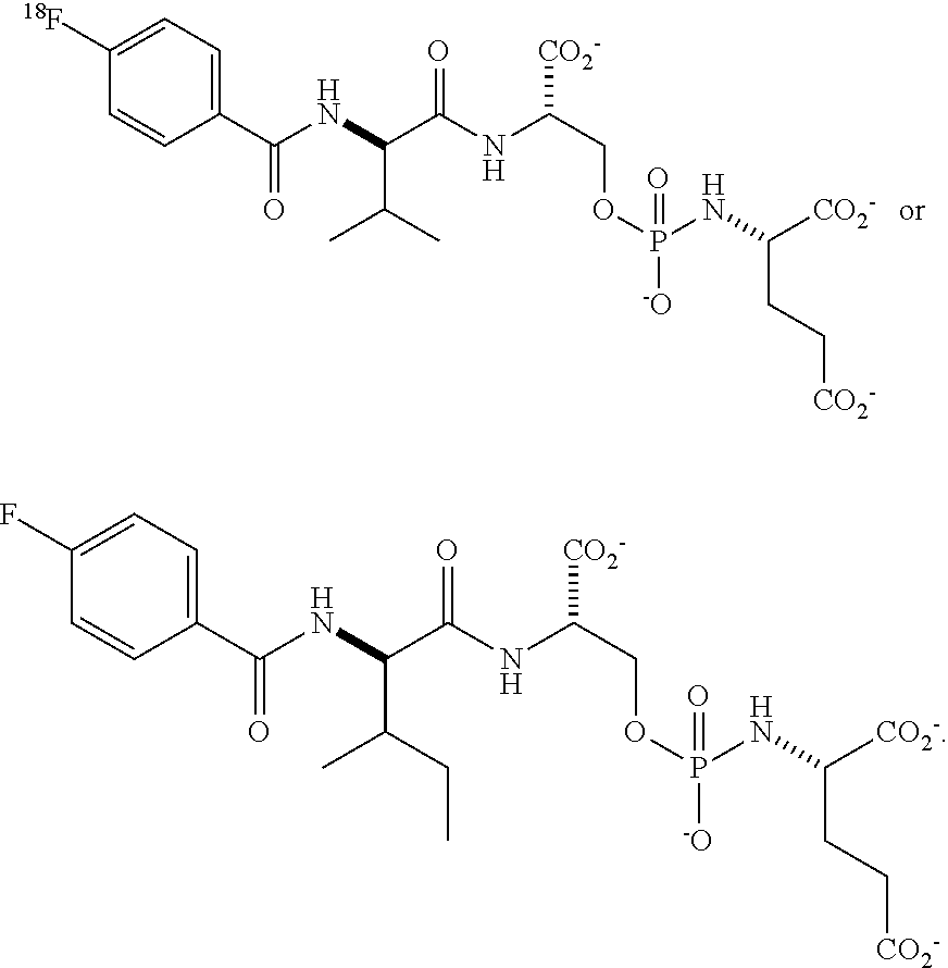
C1=C([18F])C=CC(C(NC(C(NC(COP(NC(CC[CO2-])[CO2-])(=O)[-O])[CO2-])=O)C(C)C)=O)=C1.C1=C(F)C=CC(C(NC(C(NC(COP(NC(CC[CO2-])[CO2-])(=O)[-O])[CO2-])=O)C(C)CC)=O)=C1
